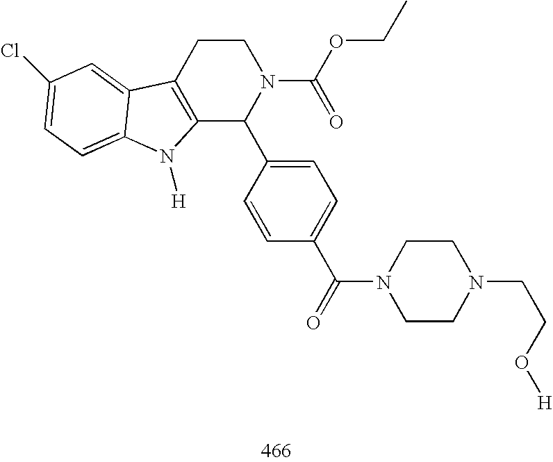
C12=C(CCN(C(OCC)=O)C1C1=CC=C(C(N3CCN(CCO[H])CC3)=O)C=C1)C1=CC(Cl)=CC=C1N2[H]
